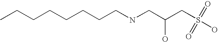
CCCCCCCCNCC(CS(O)(=O)=O)O
